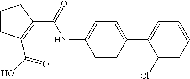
C1CCC(C(NC2=CC=C(C3=CC=CC=C3Cl)C=C2)=O)=C1C(O)=O
